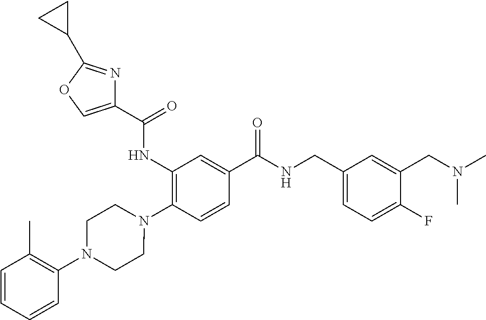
C1(NC(=O)C2=COC(C3CC3)=N2)=C(N2CCN(C3=C(C)C=CC=C3)CC2)C=CC(C(NCC2=CC=C(F)C(CN(C)C)=C2)=O)=C1
